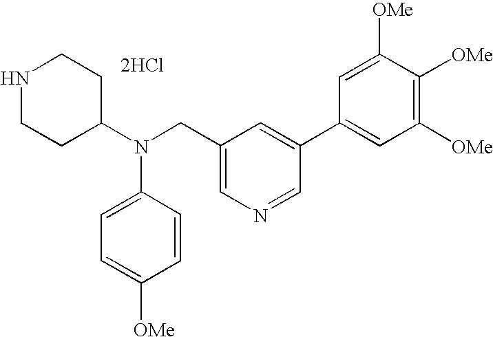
N1CCC(N(CC2=CN=CC(C3=CC([OMe])=C([OMe])C([OMe])=C3)=C2)C2=CC=C([OMe])C=C2)CC1.[2HCl]
